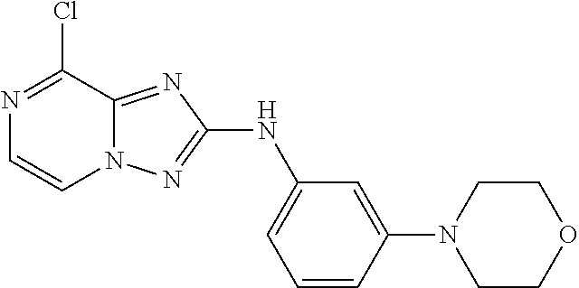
C1(Cl)=NC=CN2C1=NC(NC1=CC=CC(N3CCOCC3)=C1)=N2
